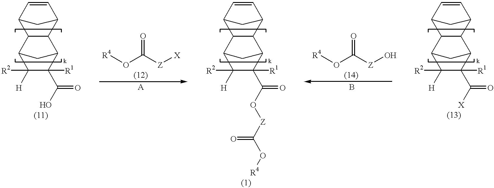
C12C(C3C=CC1C3)C1C(C(O)=O)([R1])C([H])([R2])C2C1.[R4]OC([Z][X])=O.C12C(C3C=CC1C3)C1C(C(O[Z]C(O[R4])=O)=O)([R1])C([H])([R2])C2C1.[R4]OC([Z]O)=O.C12C(C3C=CC1C3)C1C(C([X])=O)([R1])C([H])([R2])C2C1
